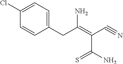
C(C(=C(C#N)C(N)=S)N)C1=CC=C(Cl)C=C1
